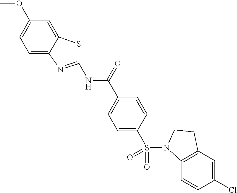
N(C(C1=CC=C(S(=O)(=O)N2C3=C(C=C(Cl)C=C3)CC2)C=C1)=O)C1=NC2=CC=C(OC)C=C2S1
